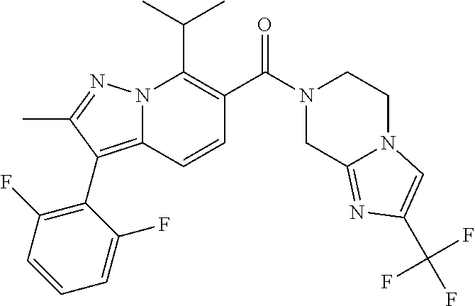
CC(C)C1=C(C(N2CCN3C(=NC(C(F)(F)F)=C3)C2)=O)C=CC2=C(C3=C(F)C=CC=C3F)C(C)=NN12
